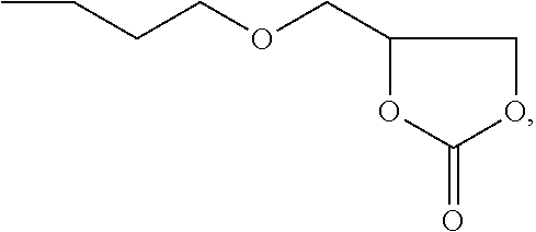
CCCCOCC1OC(=O)OC1
